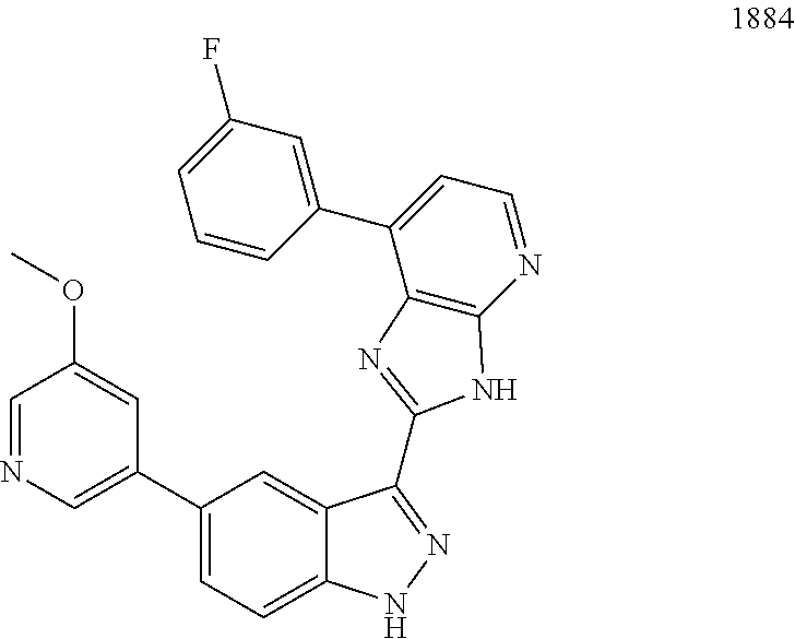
C1=C(F)C=C(C2=CC=NC3=C2N=C(C2=NNC4=CC=C(C5=CN=CC(OC)=C5)C=C42)N3)C=C1
